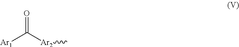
[Ar1]C([Ar2]C)=O
